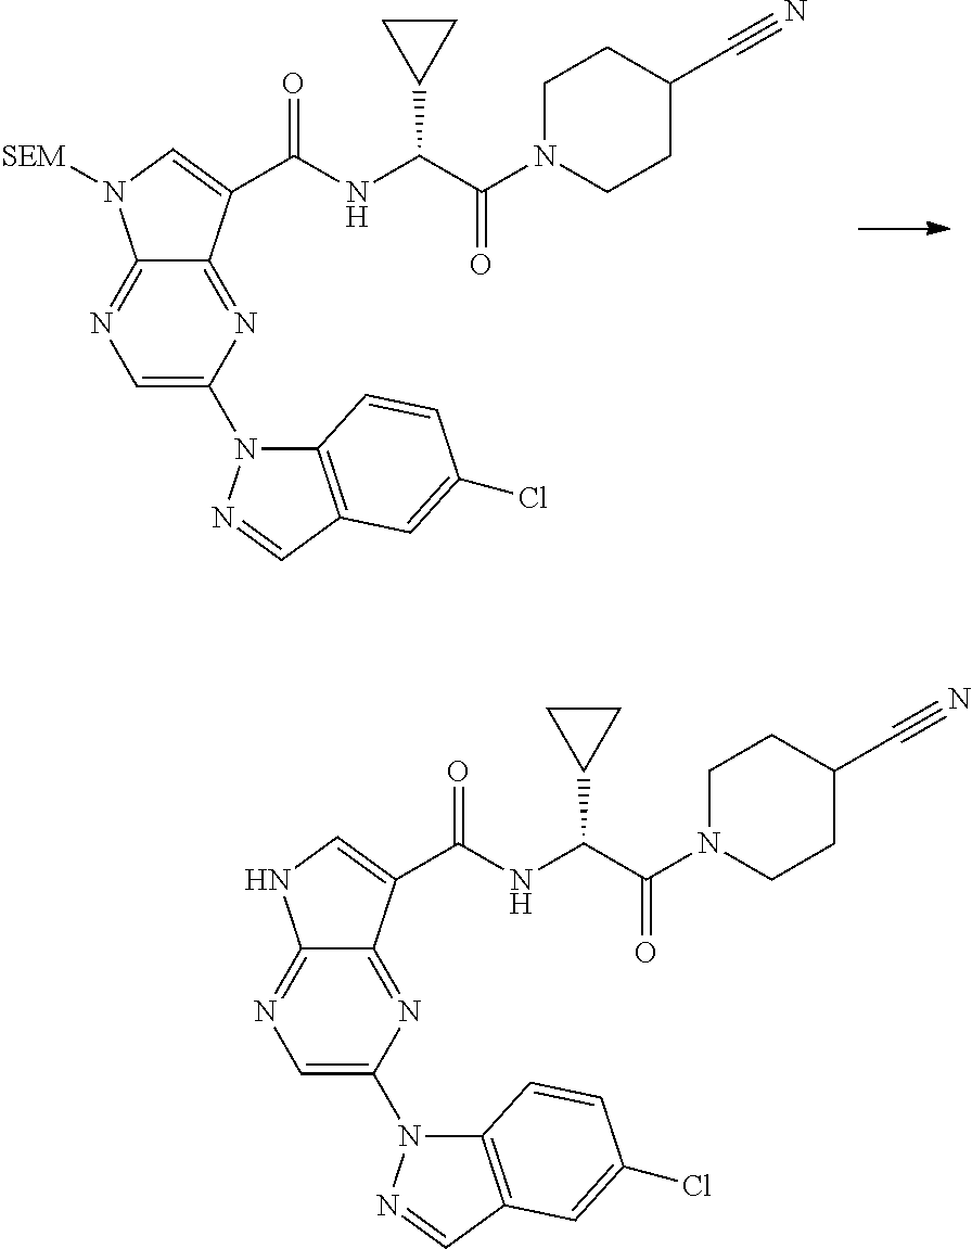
C1=C(N2C3=C(C=N2)C=C(Cl)C=C3)N=C2C(=N1)N([SEM])C=C2C(NC(C(N1CCC(C#N)CC1)=O)C1CC1)=O.C1=C(N2C3=C(C=N2)C=C(Cl)C=C3)N=C2C(=N1)NC=C2C(NC(C(N1CCC(C#N)CC1)=O)C1CC1)=O
